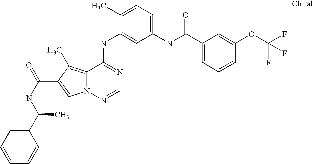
C1(C)=CC=C(NC(C2=CC=CC(OC(F)(F)F)=C2)=O)C=C1NC1=NC=NN2C1=C(C)C(C(NC(C1=CC=CC=C1)C)=O)=C2
